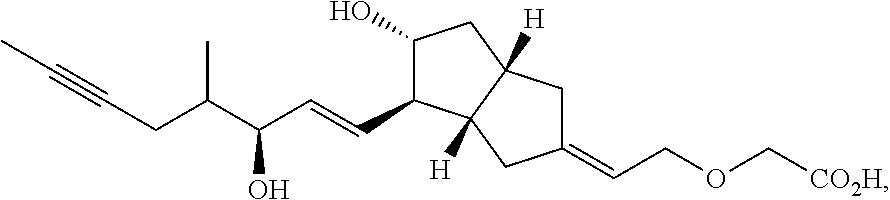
C1(O)C(C=CC(C(CC#CC)C)O)C2([H])C([H])(C1)CC(=CCOC[CO2H])C2
